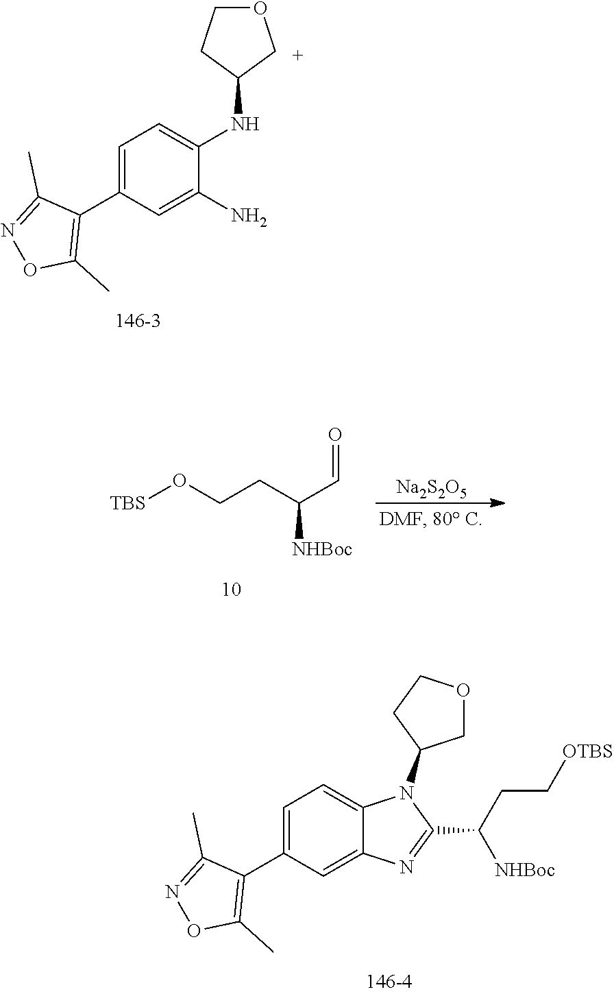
C1=C(C2=C(C)ON=C2C)C=C2C(=C1)N(C1COCC1)C(C(CC[OTBS])[NHBoc])=N2.C1=C(C2=C(C)ON=C2C)C=C(N)C(NC2COCC2)=C1.[TBS]OCCC(C=O)[NHBoc].[Na2S2O5]
